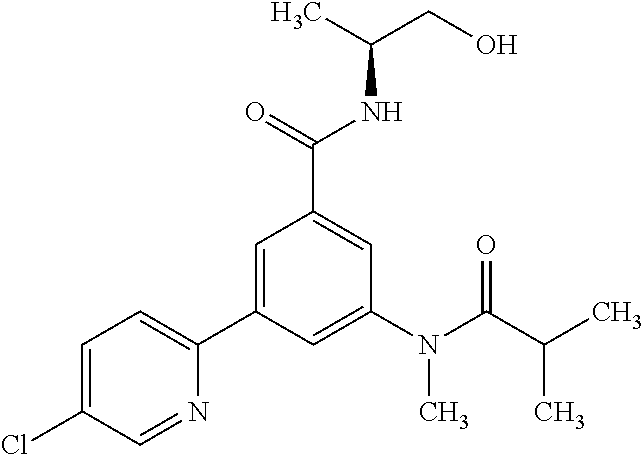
C1=C(Cl)C=NC(C2=CC(C(=O)NC(CO)C)=CC(N(C(C(C)C)=O)C)=C2)=C1
